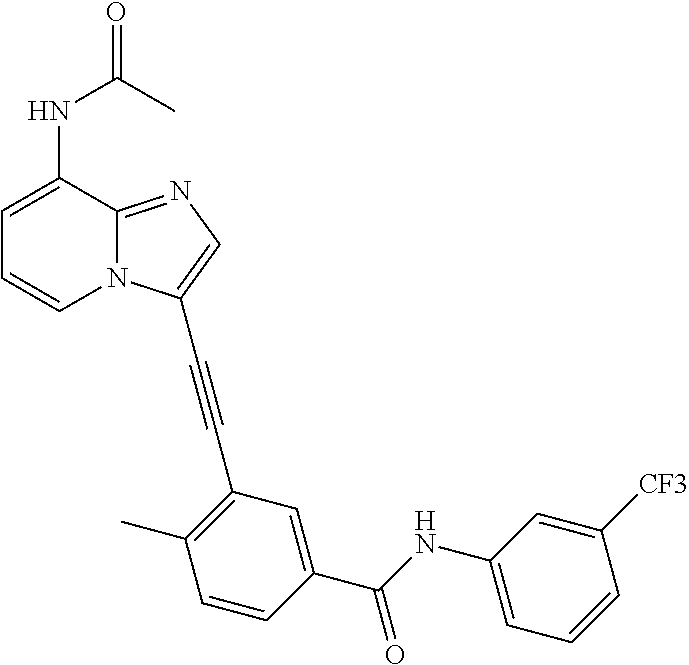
C1=C(NC(C)=O)C2=NC=C(C#CC3=C(C)C=CC(C(=O)NC4=CC=CC([CF3])=C4)=C3)N2C=C1
